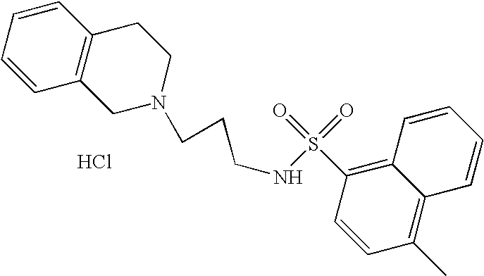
C1=CC=CC2=C1CCN(CCCNS(C1=C3C(=C(C)C=C1)C=CC=C3)(=O)=O)C2.Cl
